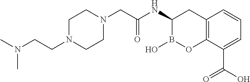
C1N(CCN(C)C)CCN(CC(=O)NC2B(O)OC3=C(C2)C=CC=C3C(O)=O)C1
